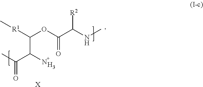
C(C(N)C(C)=O)(OC(=O)C(NC)[R2])[R1]C.[H3].[X]
